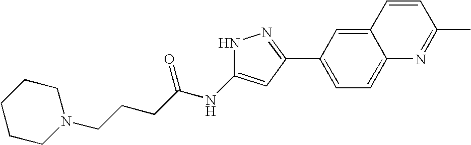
C(CCC(NC1=CC(C2=CC=C3C(=C2)C=CC(C)=N3)=NN1)=O)N1CCCCC1
